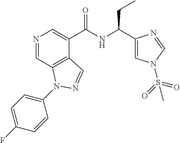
N1=CC2=C(C(C(NC(CC)C3=CN(S(=O)(=O)C)C=N3)=O)=C1)C=NN2C1=CC=C(F)C=C1
